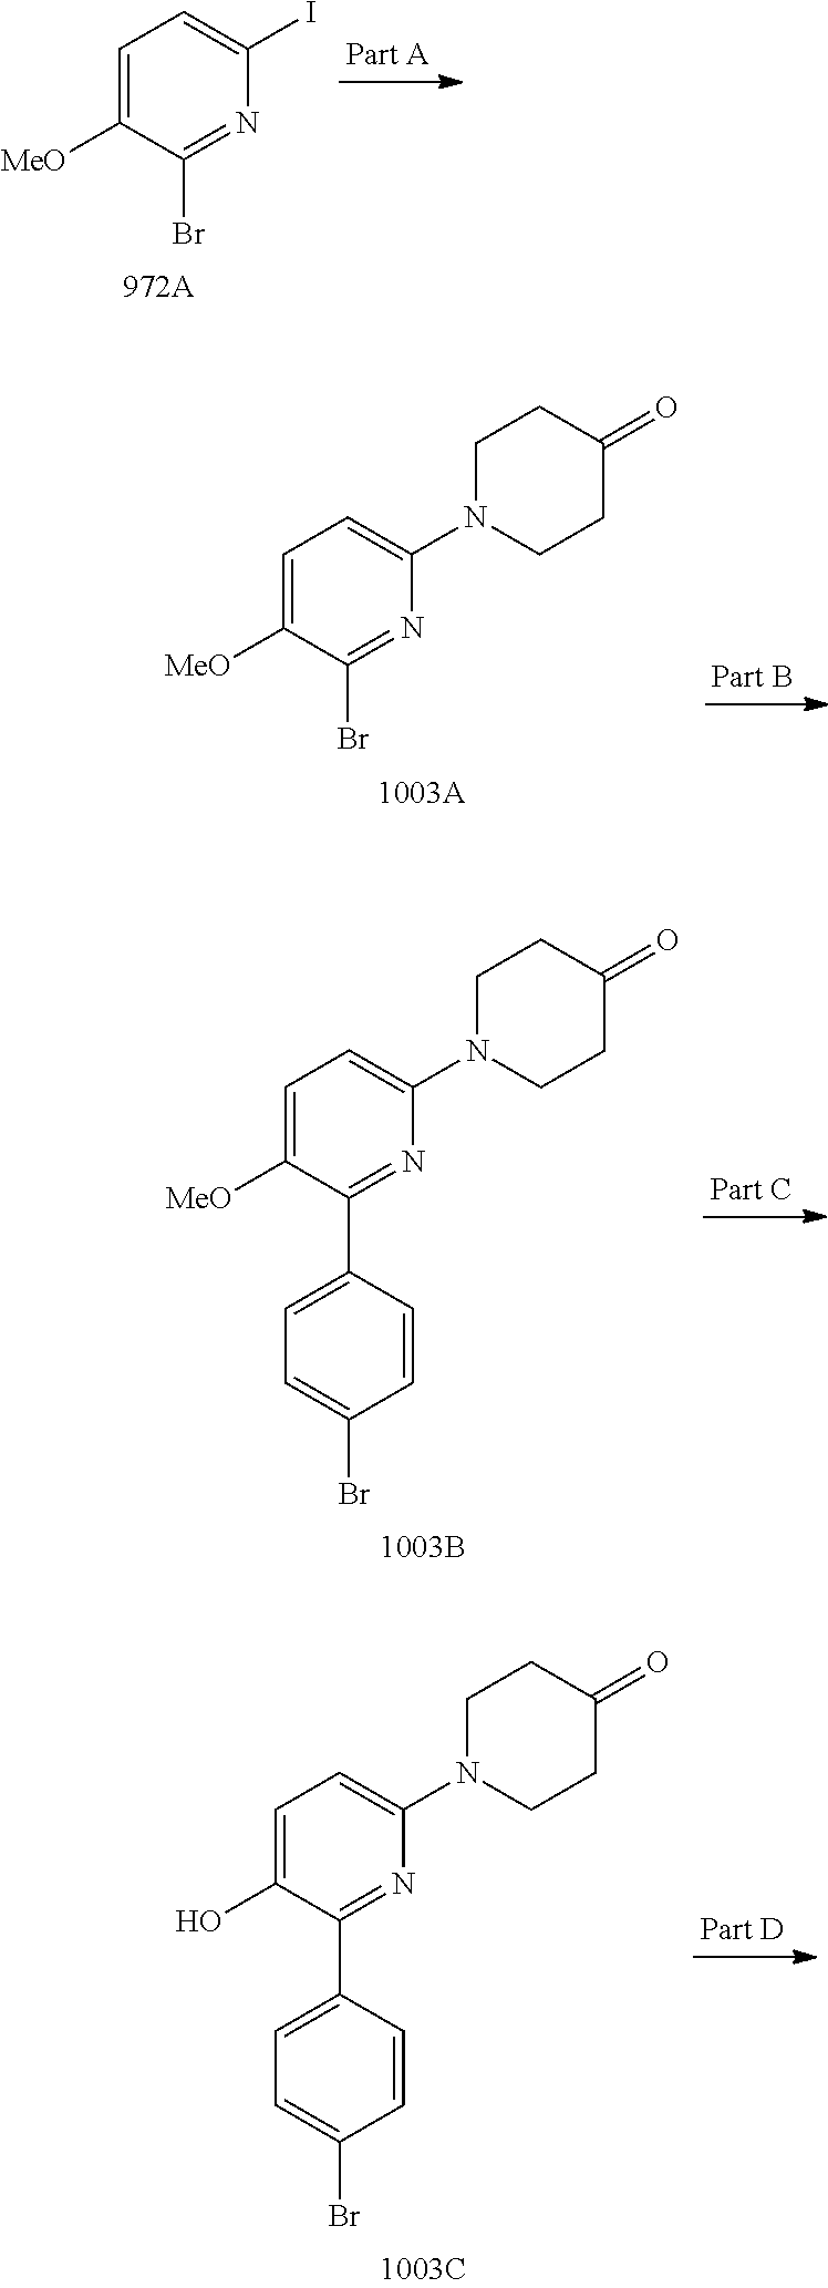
BrC1=NC(I)=CC=C1[MeO].BrC1=NC(N2CCC(=O)CC2)=CC=C1[MeO].BrC1=CC=C(C2=NC(N3CCC(=O)CC3)=CC=C2[MeO])C=C1.BrC1=CC=C(C2=NC(N3CCC(=O)CC3)=CC=C2O)C=C1
